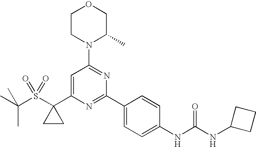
CC(S(C1(C2=CC(N3C(C)COCC3)=NC(C3=CC=C(NC(=O)NC4CCC4)C=C3)=N2)CC1)(=O)=O)(C)C
